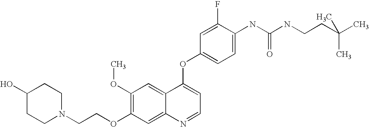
N1(CCOC2=C(OC)C=C3C(=C2)N=CC=C3OC2=CC=C(NC(NCCC(C)(C)C)=O)C(F)=C2)CCC(O)CC1
